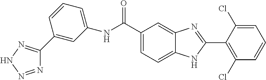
C1=C(C(NC2=CC=CC(C3=NNN=N3)=C2)=O)C=C2C(=C1)NC(C1=C(Cl)C=CC=C1Cl)=N2
